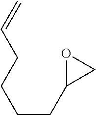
O1C(CCCCC=C)C1
